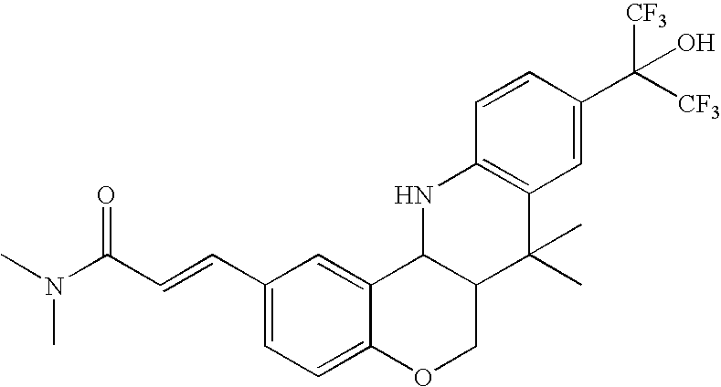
C(=CC1=CC=C2C(=C1)C1C(CO2)C(C)(C)C2=C(N1)C=CC(C(O)([CF3])[CF3])=C2)C(N(C)C)=O
